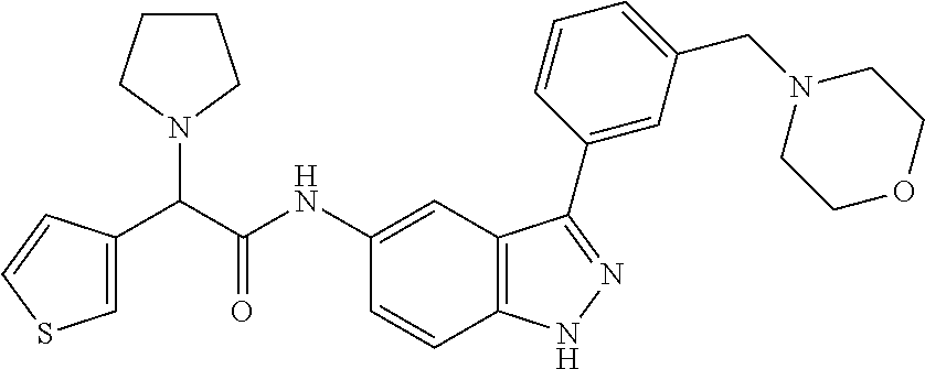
C1(NC(C(C2=CSC=C2)N2CCCC2)=O)=CC2=C(C=C1)NN=C2C1=CC(CN2CCOCC2)=CC=C1
